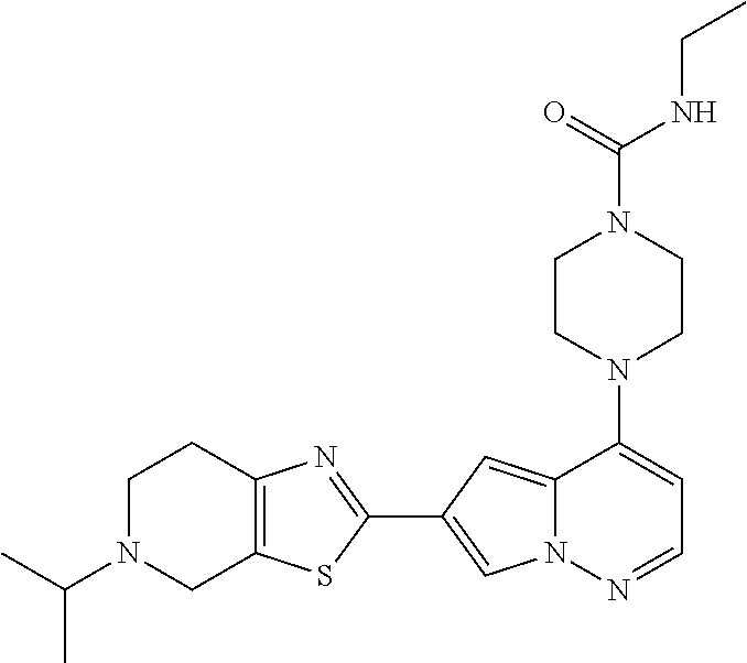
N1(C2=CC=NN3C2=CC(C2=NC4=C(S2)CN(C(C)C)CC4)=C3)CCN(C(NCC)=O)CC1
